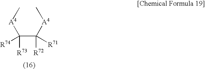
[R73]C(C([R72])([A4]C)[R71])([A4]C)[R74]
